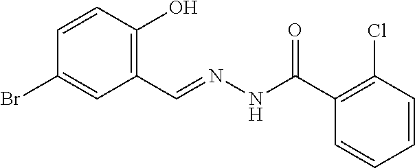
C1=CC(O)=C(C=NNC(C2=C(Cl)C=CC=C2)=O)C=C1Br
